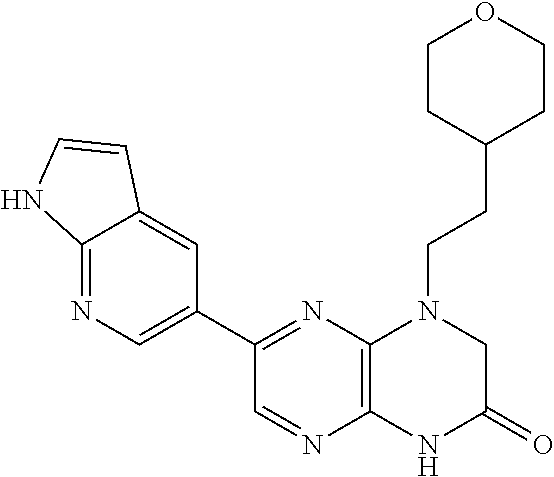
C1(C2=NC3=C(N=C2)NC(=O)CN3CCC2CCOCC2)=CN=C2C(=C1)C=CN2
